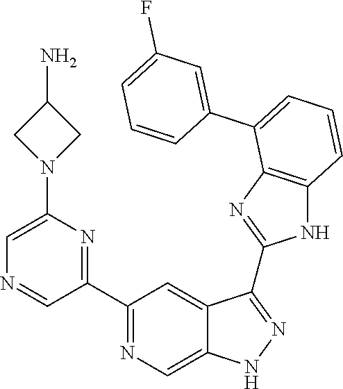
C1(C2=NC=C3C(=C2)C(C2=NC4=C(N2)C=CC=C4C2=CC(F)=CC=C2)=NN3)=NC(N2CC(N)C2)=CN=C1
